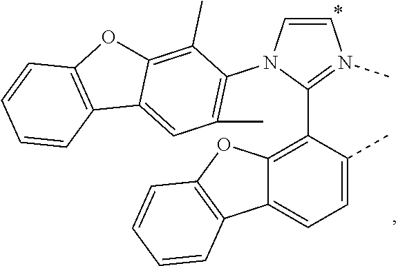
C12=CC=C(C)C(C3=N(C)C=CN3C3=C(C)C=C4C(=C3C)OC3=C4C=CC=C3)=C1OC1=C2C=CC=C1
